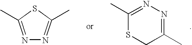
N1=C(C)SC(C)=N1.C1(C)=NN=C(C)CS1
